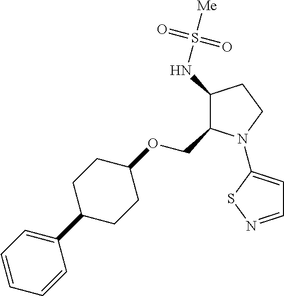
C1(NS([Me])(=O)=O)C(COC2CCC(C3=CC=CC=C3)CC2)N(C2=CC=NS2)CC1
